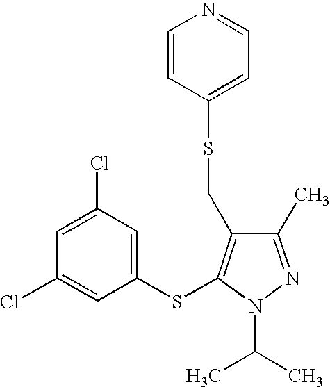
C1(Cl)=CC(Cl)=CC(SC2=C(CSC3=CC=NC=C3)C(C)=NN2C(C)C)=C1
